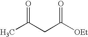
CC(CC([OEt])=O)=O
